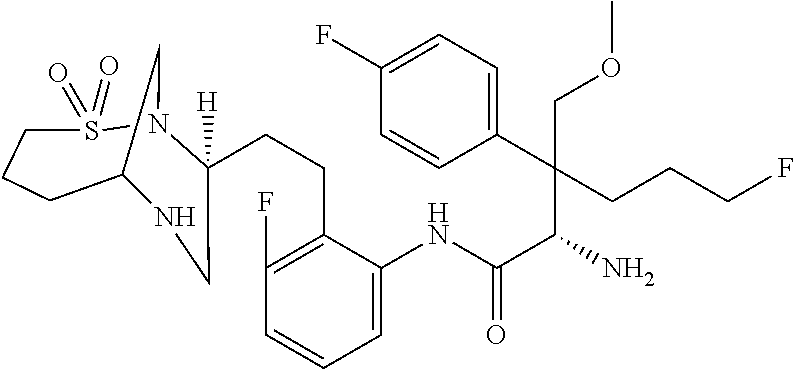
C(CC1=C(F)C=CC=C1NC(C(C(C1=CC=C(F)C=C1)(CCCF)COC)N)=O)C1([H])N2S(=O)(=O)CCCC(C2)NC1
